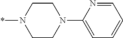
*N1CCN(C2=CC=CC=N2)CC1
